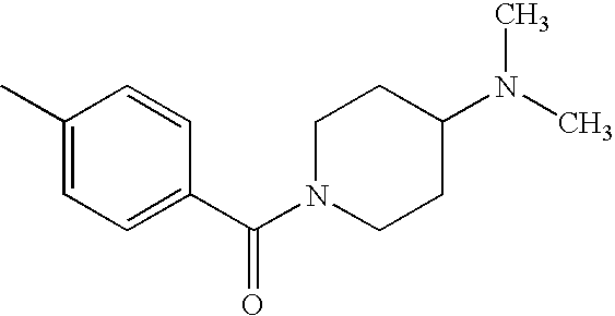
C1(C)=CC=C(C(N2CCC(N(C)C)CC2)=O)C=C1
